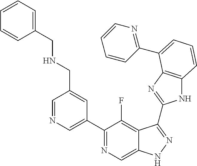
C1=NC=C(C2=NC=C3C(=C2F)C(C2=NC4=C(N2)C=CC=C4C2=NC=CC=C2)=NN3)C=C1CNCC1=CC=CC=C1
